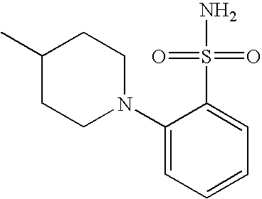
C1(C)CCN(C2=CC=CC=C2S(=O)(=O)N)CC1
